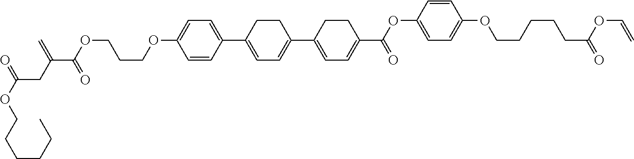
C1=CC(C2=CC=C(C3=CC=C(C(=O)OC4=CC=C(OCCCCCC(OC=C)=O)C=C4)CC3)CC2)=CC=C1OCCCOC(C(=C)CC(OCCCCCC)=O)=O
